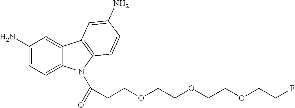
C1(N)=CC=C2C(=C1)C1=C(N2C(=O)CCOCCOCCOCCF)C=CC(N)=C1
